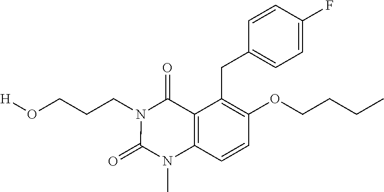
[H]OCCCN1C(=O)N(C)C2=C(C1=O)C(CC1=CC=C(F)C=C1)=C(OCCCC)C=C2
